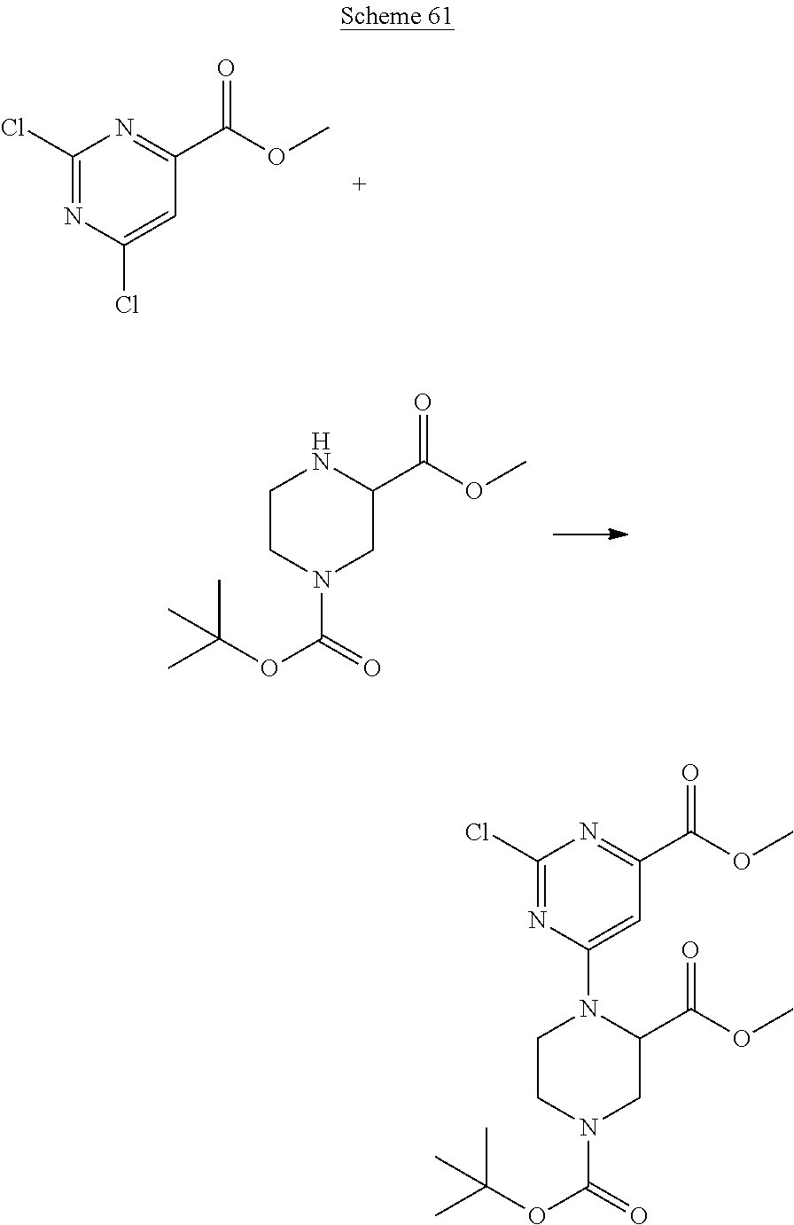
C1(Cl)=NC(Cl)=CC(C(OC)=O)=N1.C1CNC(C(OC)=O)CN1C(=O)OC(C)(C)C.C1(Cl)=NC(N2CCN(C(=O)OC(C)(C)C)CC2C(OC)=O)=CC(C(OC)=O)=N1
